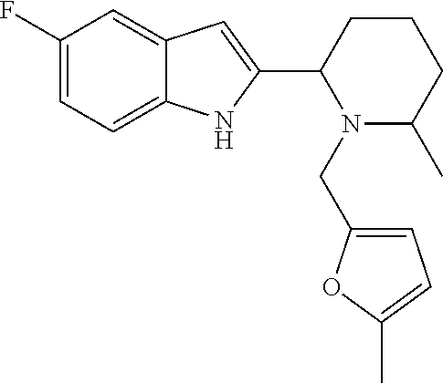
C1(F)=CC=C2C(=C1)C=C(C1CCCC(C)N1CC1=CC=C(C)O1)N2
